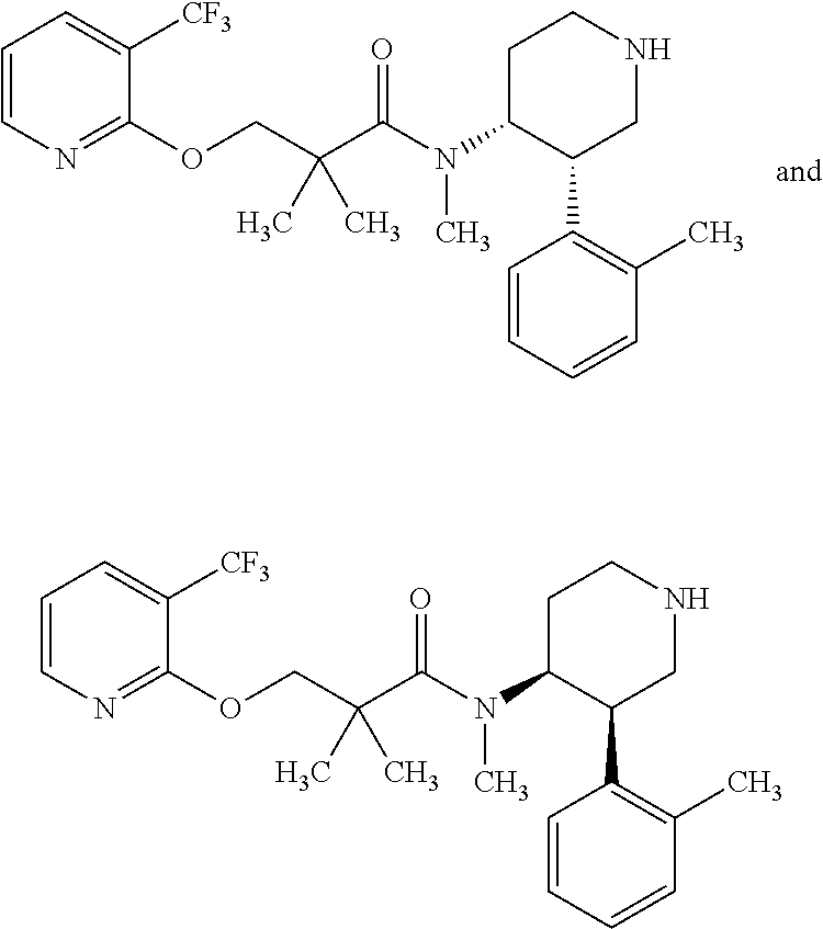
C1=CN=C(OCC(C(N(C2C(C3=C(C)C=CC=C3)CNCC2)C)=O)(C)C)C([CF3])=C1.C1=CN=C(OCC(C(N(C2C(C3=C(C)C=CC=C3)CNCC2)C)=O)(C)C)C([CF3])=C1
